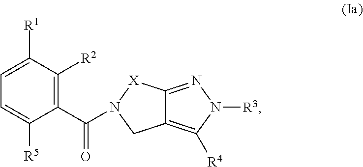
C1=C([R5])C(C(=O)N2[X]C3=NN([R3])C([R4])=C3C2)=C([R2])C([R1])=C1
